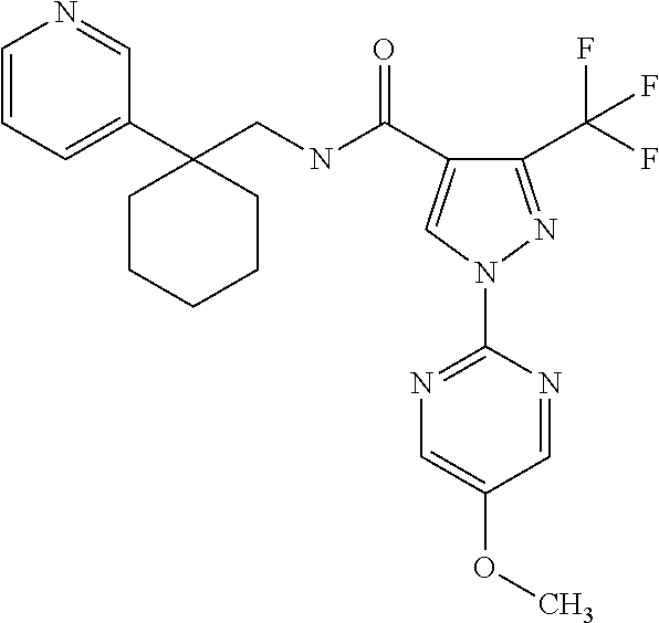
C1(C(F)(F)F)=NN(C2=NC=C(OC)C=N2)C=C1C(NCC1(C2=CC=CN=C2)CCCCC1)=O
